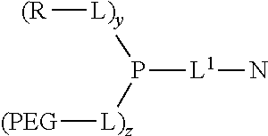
P([L1]N)([L)z][(PEG])[L)y][(R]
